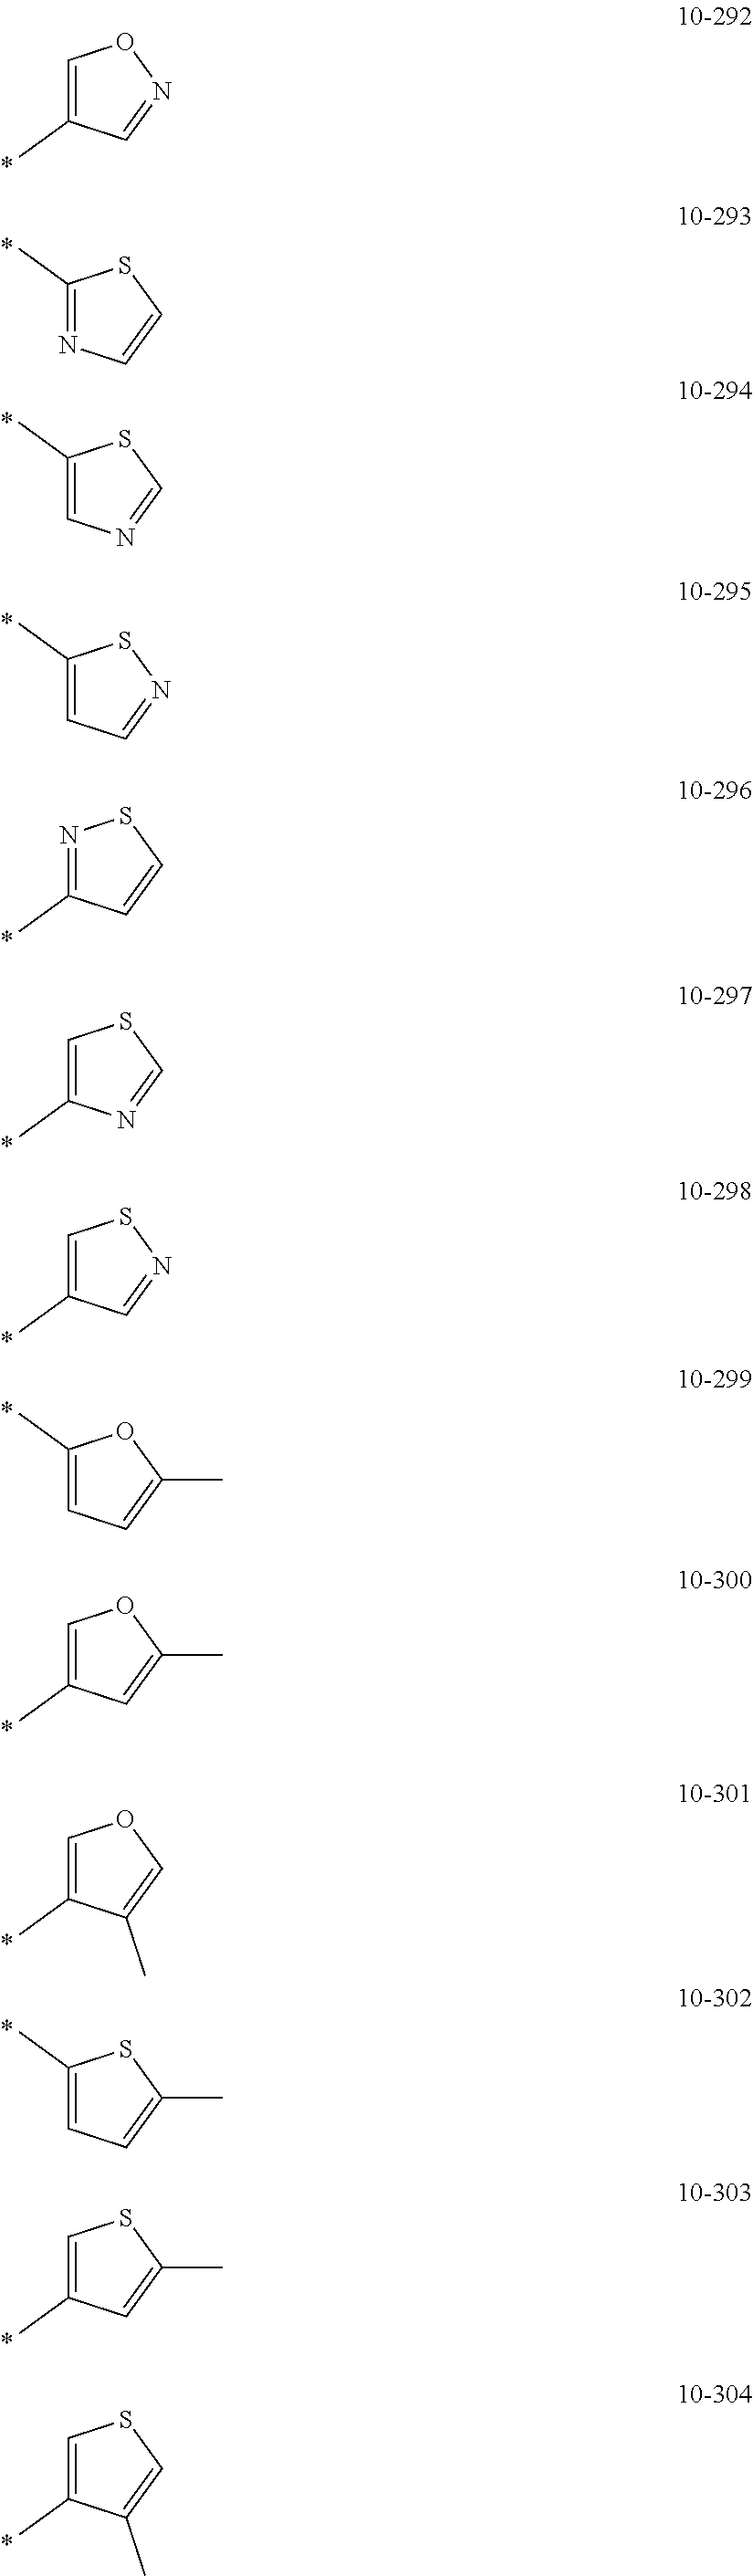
C1=C(C)C=NO1.C1(C)=NC=CS1.C1(C)=CN=CS1.C1(C)=CC=NS1.N1=C(C)C=CS1.C1=C(C)N=CS1.C1=C(C)C=NS1.C1=C(C)C=C(C)O1.C1(C)=CC=C(C)O1.C1=C(C)C(C)=CO1.C1(C)=CC=C(C)S1.C1=C(C)C=C(C)S1.C1=C(C)C(C)=CS1
